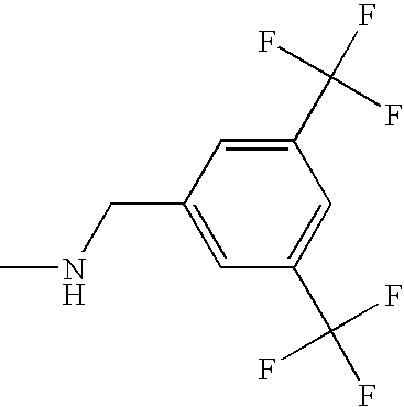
C1(CNC)=CC(C(F)(F)F)=CC(C(F)(F)F)=C1
